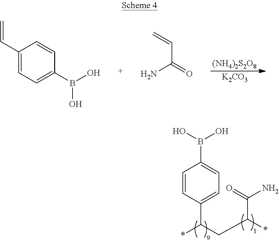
[(NH4)2S2O8].[K2CO3].C=CC1=CC=C(B(O)O)C=C1.C(C(=O)N)=C.C1=CC(C(*)CC(*)C(N)=O)=CC=C1B(O)O
